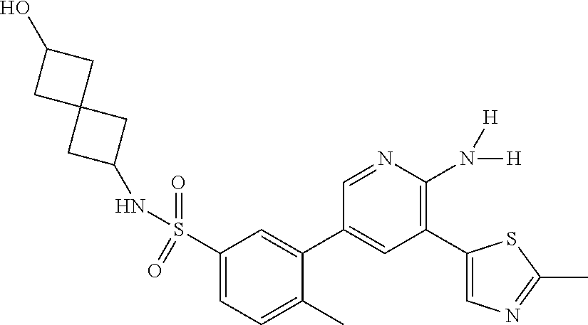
C1(S(=O)(NC2CC3(CC(O)C3)C2)=O)=CC=C(C)C(C2=CC(C3=CN=C(C)S3)=C(N([H])[H])N=C2)=C1
